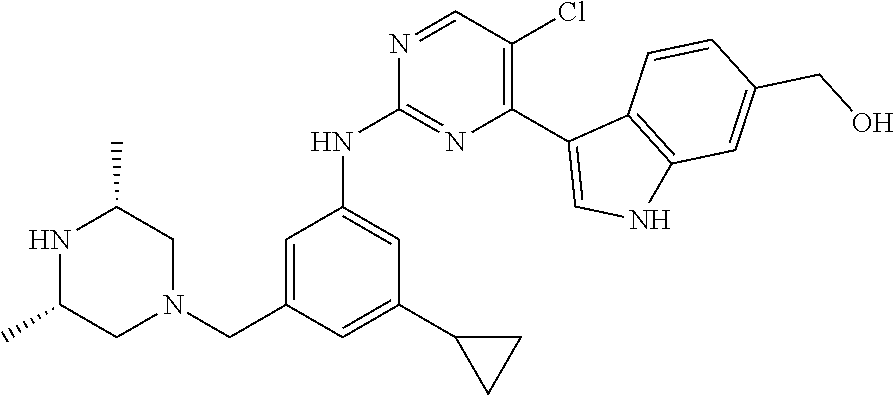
N1C(C)CN(CC2=CC(NC3=NC(C4=CNC5=C4C=CC(CO)=C5)=C(Cl)C=N3)=CC(C3CC3)=C2)CC1C
